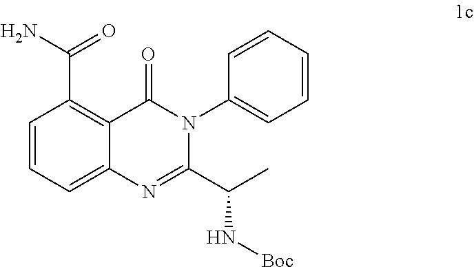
C1=CC(C(N)=O)=C2C(=C1)N=C(C(C)N[Boc])N(C1=CC=CC=C1)C2=O
